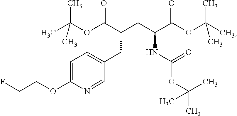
C(OC(C(CC(C(OC(C)(C)C)=O)NC(=O)OC(C)(C)C)CC1=CC=C(OCCF)N=C1)=O)(C)(C)C
